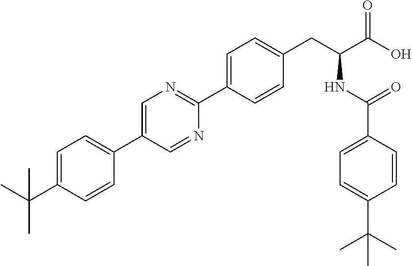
CC(C1=CC=C(C2=CN=C(C3=CC=C(CC(NC(=O)C4=CC=C(C(C)(C)C)C=C4)C(O)=O)C=C3)N=C2)C=C1)(C)C
